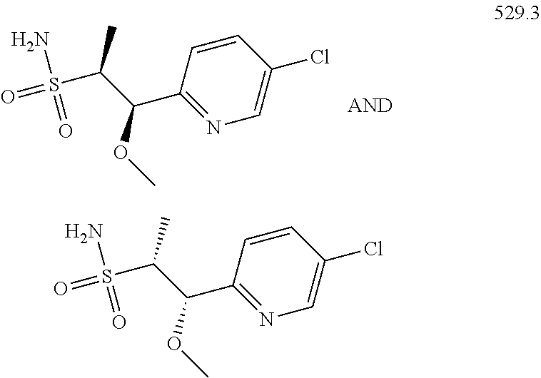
C1=CC(C(C(S(N)(=O)=O)C)OC)=NC=C1Cl.C1=CC(C(C(S(N)(=O)=O)C)OC)=NC=C1Cl
